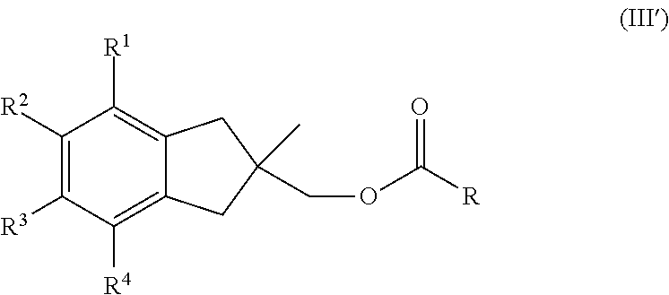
C1([R2])=C([R3])C([R4])=C2C(=C1[R1])CC(C)(COC([R])=O)C2
